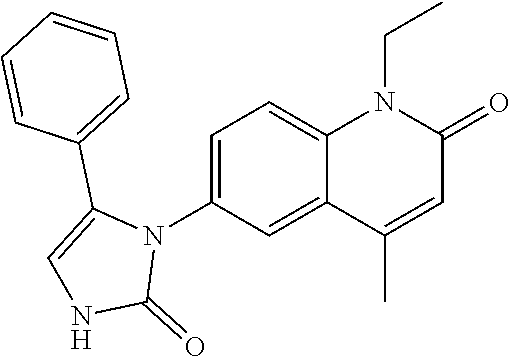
N1(C2=CC=C3C(=C2)C(C)=CC(=O)N3CC)C(C2=CC=CC=C2)=CNC1=O
